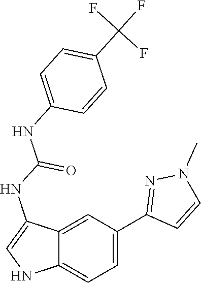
N1C=C(NC(NC2=CC=C(C(F)(F)F)C=C2)=O)C2=CC(C3=NN(C)C=C3)=CC=C12
